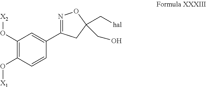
C1(O[X2])=C(O[X1])C=CC(C2=NOC(C[hal])(CO)C2)=C1
